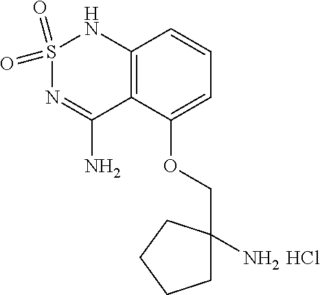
S1(=O)(=O)N=C(N)C2=C(N1)C=CC=C2OCC1(N)CCCC1.Cl
